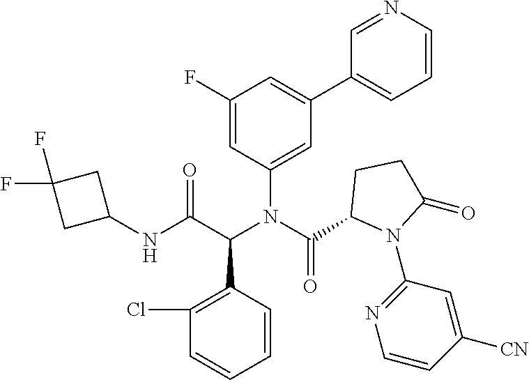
N(C(C1N(C2=NC=CC([CN])=C2)C(=O)CC1)=O)(C(C(NC1CC(F)(F)C1)=O)C1=C(Cl)C=CC=C1)C1=CC(C2=CC=CN=C2)=CC(F)=C1
